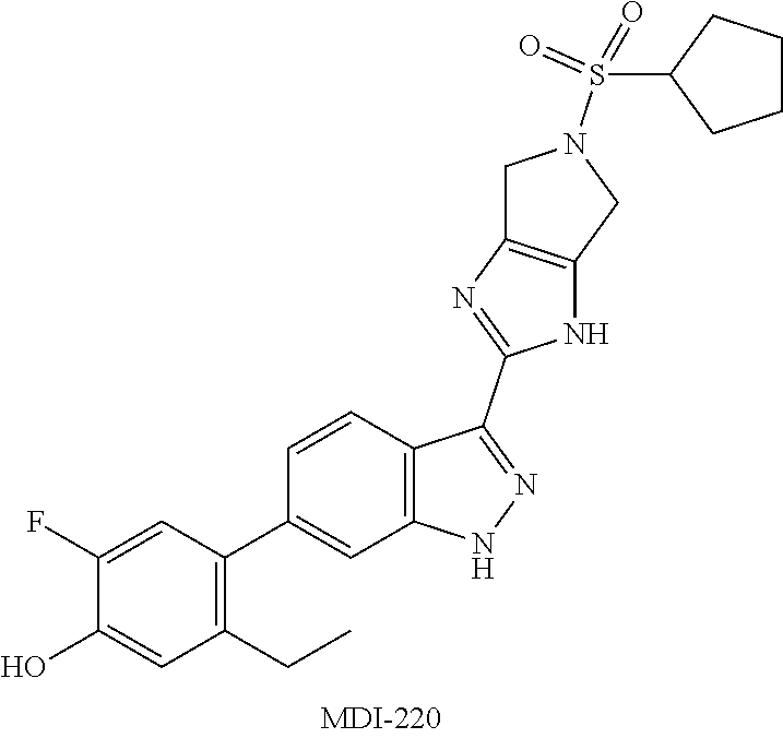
C1(F)=CC(C2=CC3=C(C=C2)C(C2=NC4=C(N2)CN(S(=O)(=O)C2CCCC2)C4)=NN3)=C(CC)C=C1O
